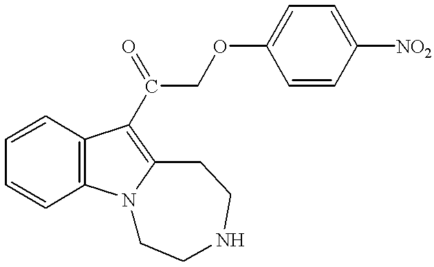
C1=CC=CC2=C1C(C(COC1=CC=C([NO2])C=C1)=O)=C1N2CCNCC1
